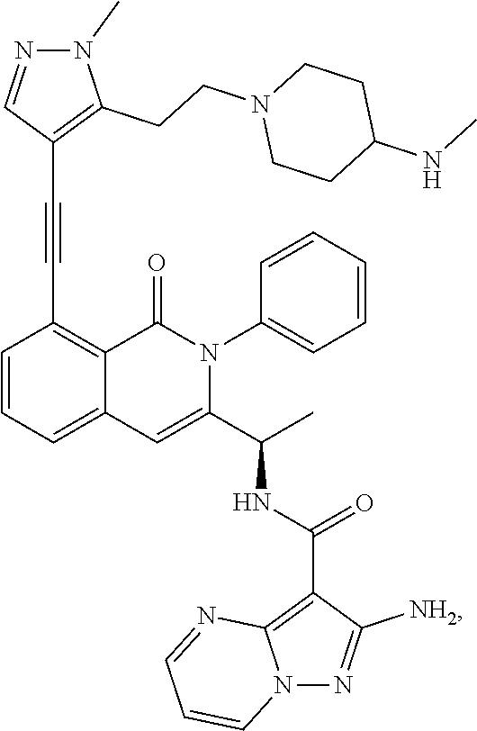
C1=CC=C2C(=C1C#CC1=C(CCN3CCC(NC)CC3)N(C)N=C1)C(=O)N(C1=CC=CC=C1)C(C(C)NC(C1=C3N(N=C1[NH2])C=CC=N3)=O)=C2
